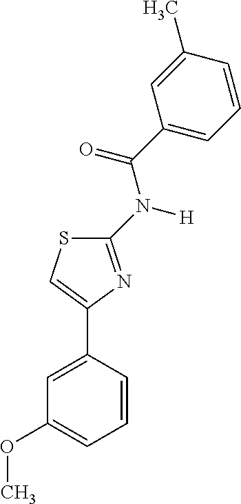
C1=C(C2=CSC(N(C(C3=CC=CC(C)=C3)=O)[H])=N2)C=CC=C1OC
